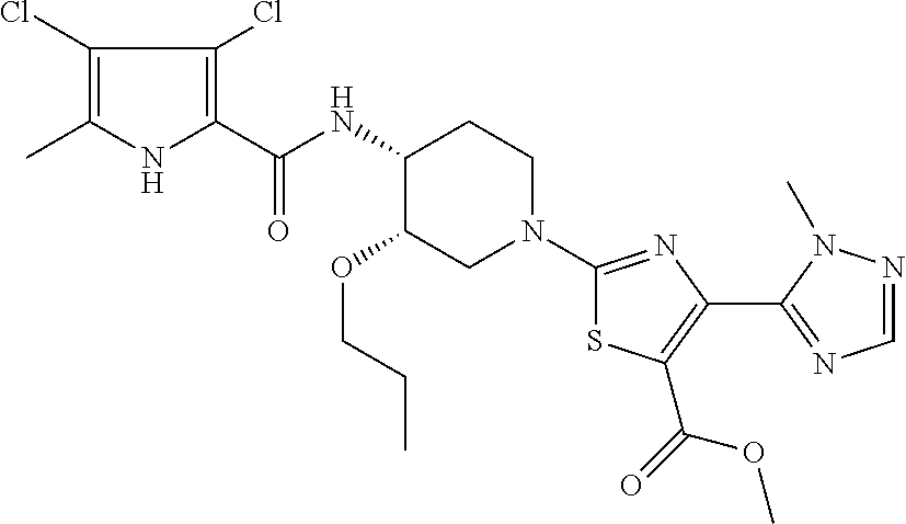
C1(Cl)=C(C)NC(C(NC2C(OCCC)CN(C3=NC(C4=NC=NN4C)=C(C(OC)=O)S3)CC2)=O)=C1Cl
